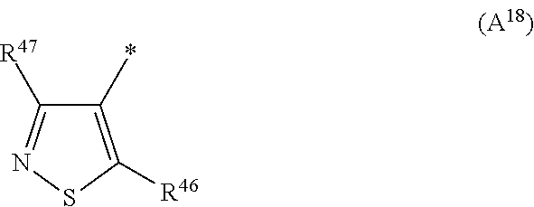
C1(*)=C([R46])SN=C1[R47]
